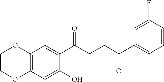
C12=C(C=C(O)C(C(CCC(C3=CC=CC(F)=C3)=O)=O)=C1)OCCO2
